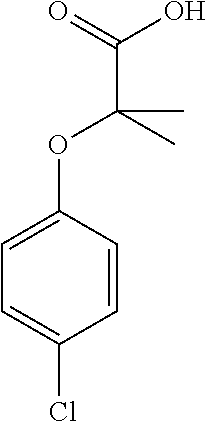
C1=CC(OC(C(=O)O)(C)C)=CC=C1Cl
